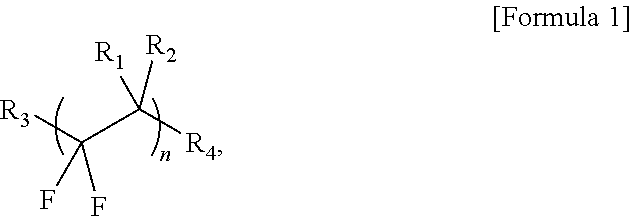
[R3]C(F)(F)C([R4])([R2])[R1]
